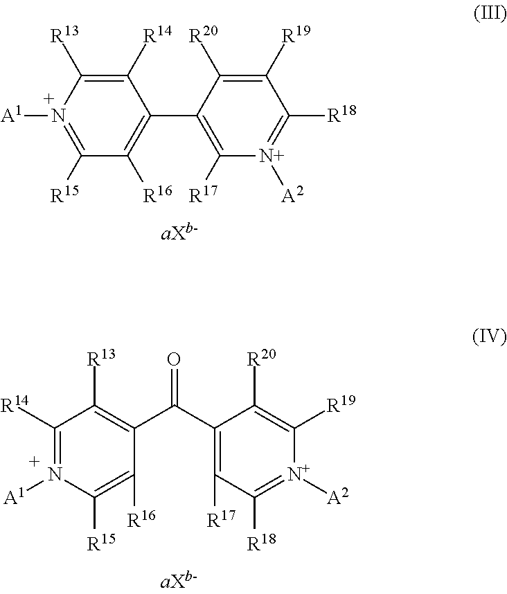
C1([R14])=C([R13])N([A1])=C([R15])C([R16])=C1C1=C([R17])[N+]([A2])=C([R18])C([R19])=C1[R20].C1([R14])=N([A1])C([R15])=C([R16])C(C(C2=C([R17])C([R18])=[N+]([A2])C([R19])=C2[R20])=O)=C1[R13]
